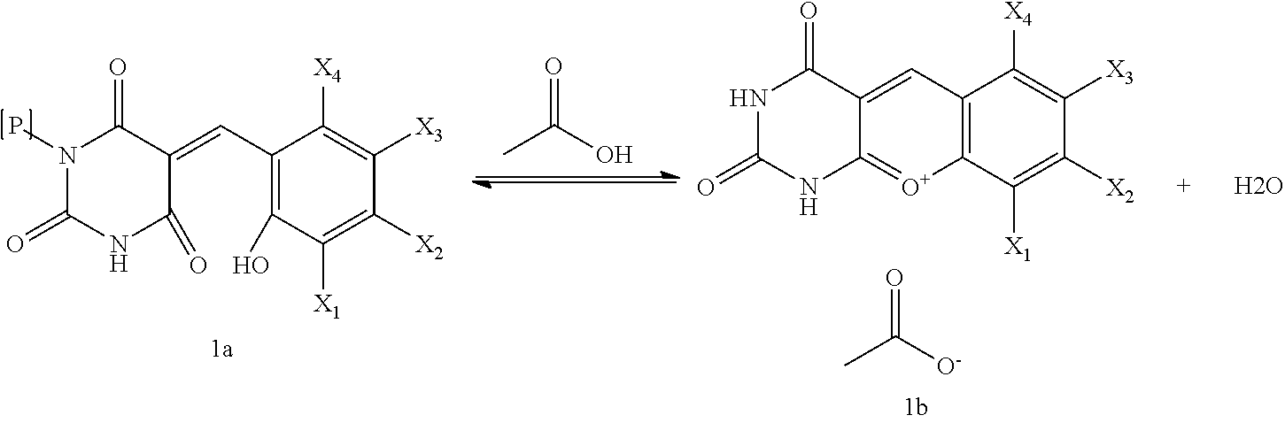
N1C(=O)NC2=[O+]C3=C(C([X4])=C([X3])C([X2])=C3[X1])C=C2C1=O.O=C(C)[O-].N1(P)C(=O)NC(=O)C(=CC2=C(O)C([X1])=C([X2])C([X3])=C2[X4])C1=O.O.O=C(C)O
